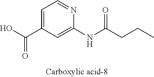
C1=C(C(O)=O)C=C(NC(CCC)=O)N=C1
